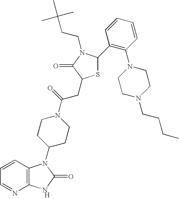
[H].C12=C(C=CC=N1)N(C1CCN(C(=O)CC3SC(C4=C(N5CCN(CCCC)CC5)C=CC=C4)N(CCC(C)(C)C)C3=O)CC1)C(=O)N2
